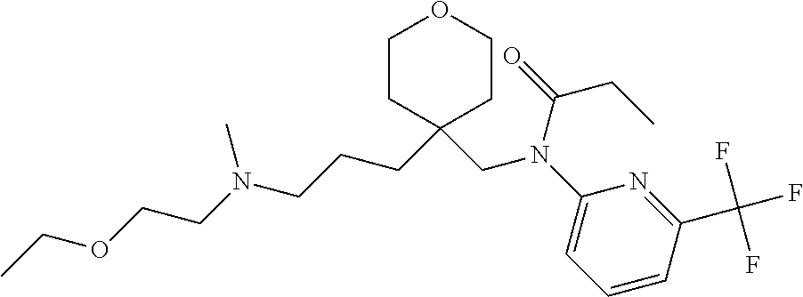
C1CC(CCCN(CCOCC)C)(CN(C(=O)CC)C2=CC=CC(C(F)(F)F)=N2)CCO1
